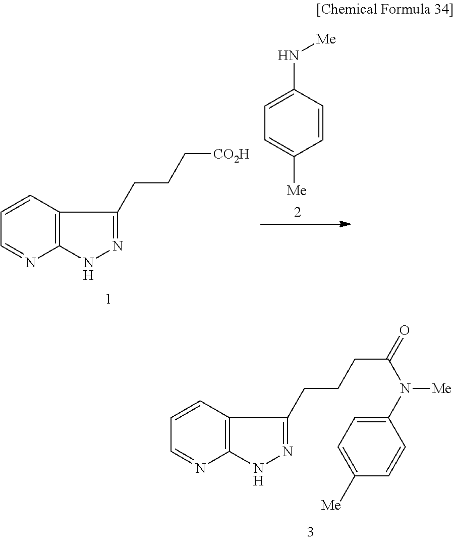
C1=CC2=C(N=C1)NN=C2CCC[CO2H].C1=C(N[Me])C=CC([Me])=C1.C1=CC2=C(N=C1)NN=C2CCCC(=O)N([Me])C1=CC=C([Me])C=C1
